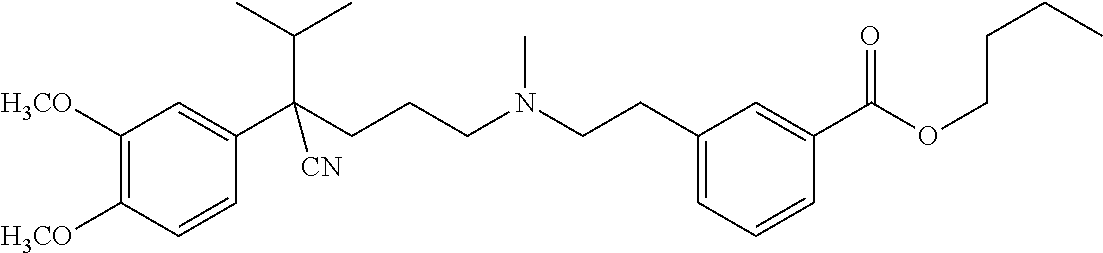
C1([H3CO])=C([H3CO])C=CC(C(CCCN(CCC2=CC=CC(C(OCCCC)=O)=C2)C)(C(C)C)[CN])=C1
